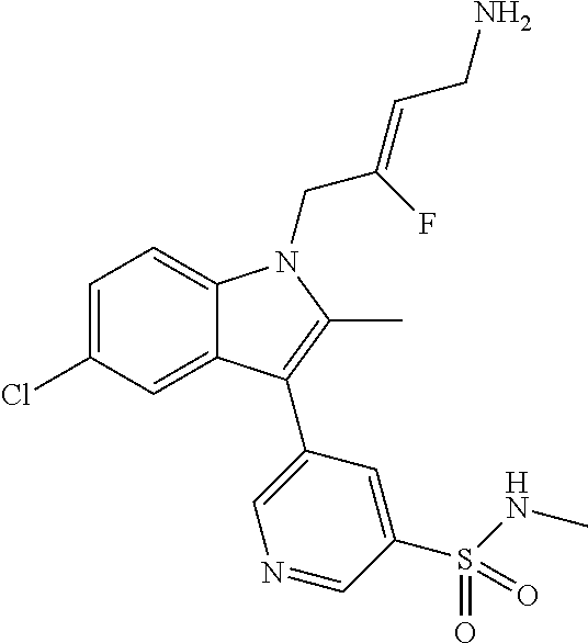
C1=C(Cl)C=C2C(=C1)N(CC(=CCN)F)C(C)=C2C1=CN=CC(S(NC)(=O)=O)=C1
